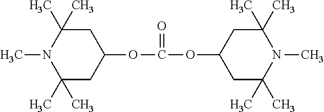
CN1C(C)(C)CC(OC(=O)OC2CC(C)(C)N(C)C(C)(C)C2)CC1(C)C
